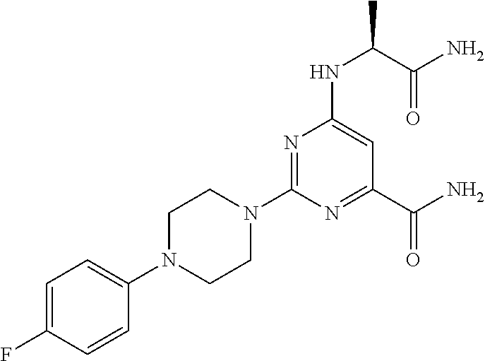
N1(C2=NC(NC(C(=O)N)C)=CC(C(N)=O)=N2)CCN(C2=CC=C(F)C=C2)CC1
